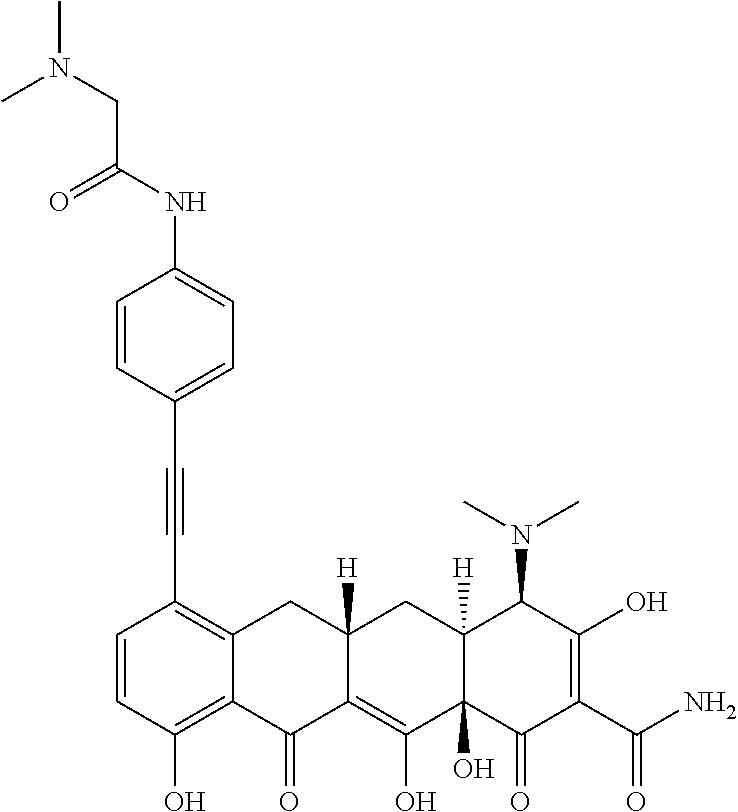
C1=CC(O)=C2C(=C1C#CC1=CC=C(NC(CN(C)C)=O)C=C1)CC1([H])C(=C(O)C3(O)C([H])(C1)C(N(C)C)C(O)=C(C(N)=O)C3=O)C2=O
